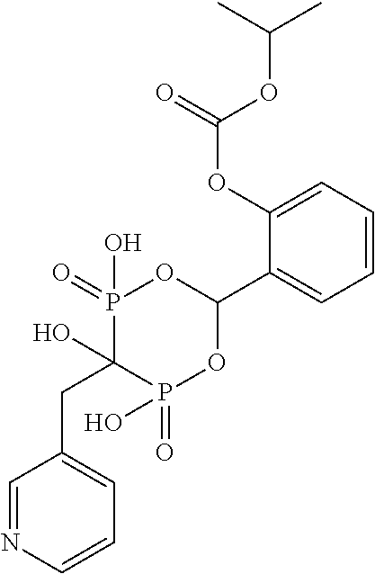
C1=CC=C(OC(=O)OC(C)C)C(C2OP(=O)(O)C(O)(CC3=CC=CN=C3)P(=O)(O)O2)=C1
